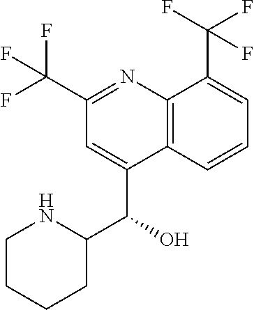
C1CCCC(C(C2=CC(C(F)(F)F)=NC3=C2C=CC=C3C(F)(F)F)O)N1
